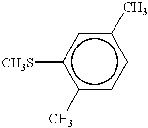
[CH3S]c1c(C)ccc(C)c1
